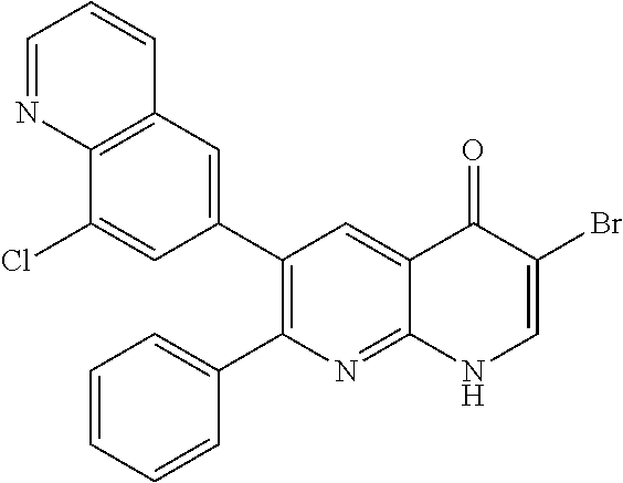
C12=C(C=C(C3=C(C4=CC=CC=C4)N=C4C(=C3)C(=O)C(Br)=CN4)C=C1Cl)C=CC=N2
